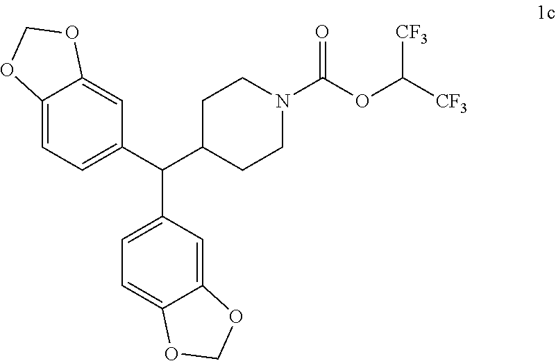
C1C(C(C2=CC=C3C(=C2)OCO3)C2=CC=C3C(=C2)OCO3)CCN(C(OC([CF3])[CF3])=O)C1
